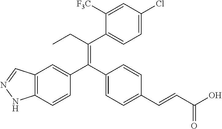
C12=C(C=CC(C(C3=CC=C(C=CC(O)=O)C=C3)=C(CC)C3=CC=C(Cl)C=C3[F3C])=C1)NN=C2
